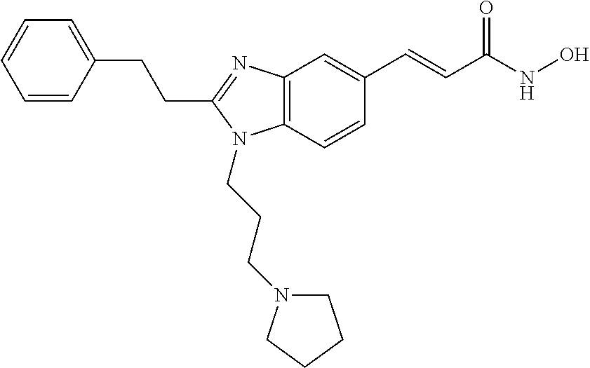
C1=CC(CCC2=NC3=C(N2CCCN2CCCC2)C=CC(C=CC(NO)=O)=C3)=CC=C1
